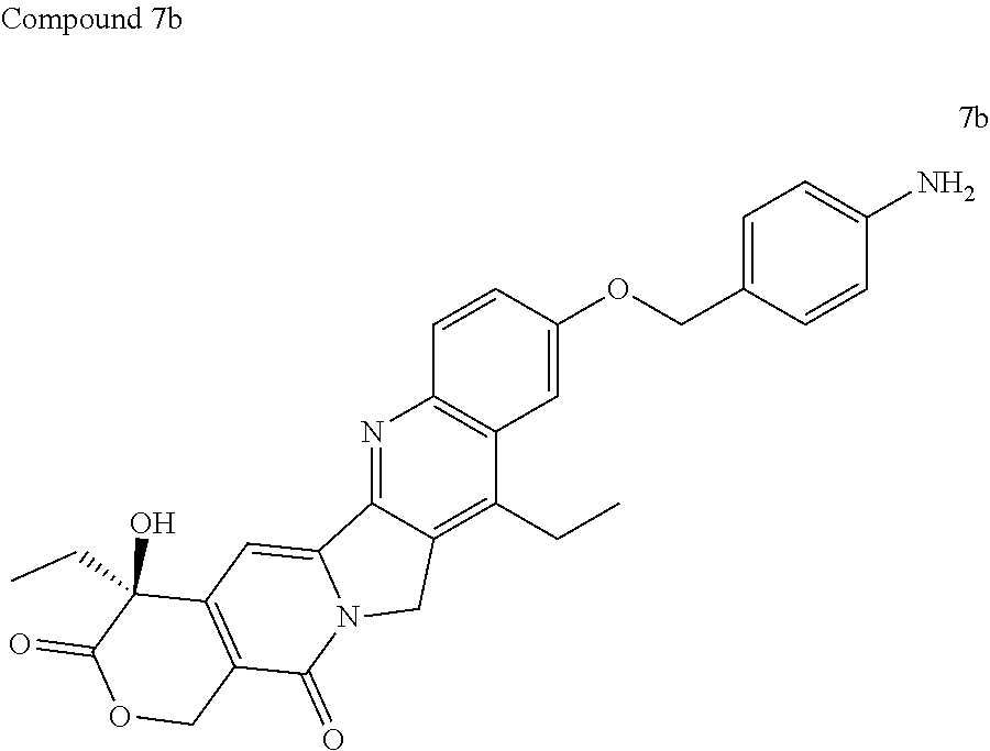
N1=C2C(=C(CC)C3=C1C=CC(OCC1=CC=C(N)C=C1)=C3)CN1C2=CC2=C(C1=O)COC(=O)C2(CC)O
